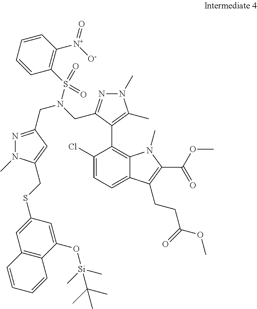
C1(Cl)=CC=C2C(=C1C1=C(C)N(C)N=C1CN(S(C1=C([N+](=O)[O-])C=CC=C1)(=O)=O)CC1=NN(C)C(CSC3=CC4=C(C(O[Si](C)(C)C(C)(C)C)=C3)C=CC=C4)=C1)N(C)C(C(=O)OC)=C2CCC(=O)OC
